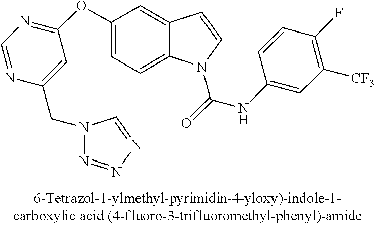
C1(OC2=NC=NC(CN3N=NN=C3)=C2)=CC=C2C(=C1)C=CN2C(=O)NC1=CC([CF3])=C(F)C=C1
